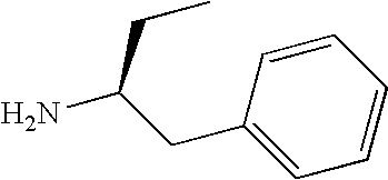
C1(CC(N)CC)=CC=CC=C1
